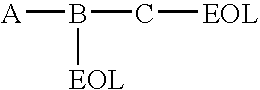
[A]B(C[EOL])[EOL]
